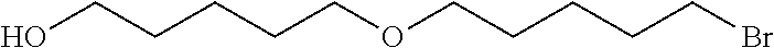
OCCCCCOCCCCCBr
